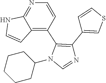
C1CCCCC1N1C=NC(C2=CSC=C2)=C1C1=C2C(=NC=C1)NC=C2
